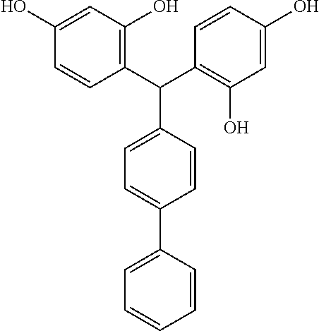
C1=CC(C(C2=C(O)C=C(O)C=C2)C2=C(O)C=C(O)C=C2)=CC=C1C1=CC=CC=C1
